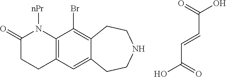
C(C=CC(=O)O)(=O)O.C12=C(C=C3C(=C1Br)CCNCC3)CCC(=O)N2[nPr]
